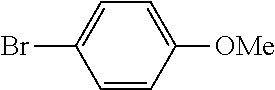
C1=CC([OMe])=CC=C1Br
